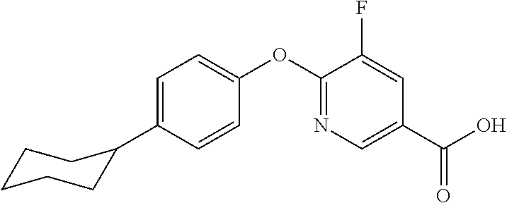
C1=C(C2CCCCC2)C=CC(OC2=NC=C(C(O)=O)C=C2F)=C1
